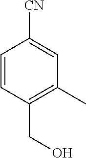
C1=CC(CO)=C(C)C=C1[CN]
